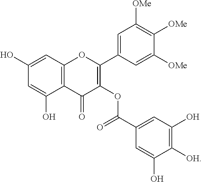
C1=C(O)C=C(O)C2=C1OC(C1=CC([OMe])=C([OMe])C([OMe])=C1)=C(OC(=O)C1=CC(O)=C([OH])C(O)=C1)C2=O
